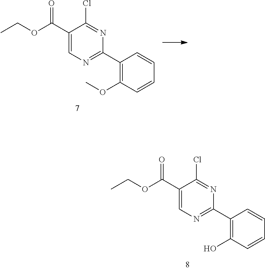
C1(C(OCC)=O)=CN=C(C2=C(O)C=CC=C2)N=C1Cl.C1(C(OCC)=O)=CN=C(C2=C(OC)C=CC=C2)N=C1Cl
